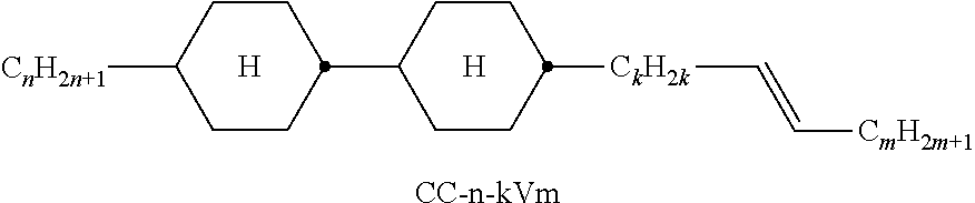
[H].[H].C1CC(C2CCC([CnH2n+1])CC2)CCC1[CkH2k]C=C[CmH2m+1].[CC-n-kVm]
